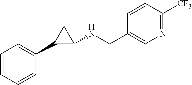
C1=CC=CC(C2C(NCC3=CN=C([CF3])C=C3)C2)=C1
